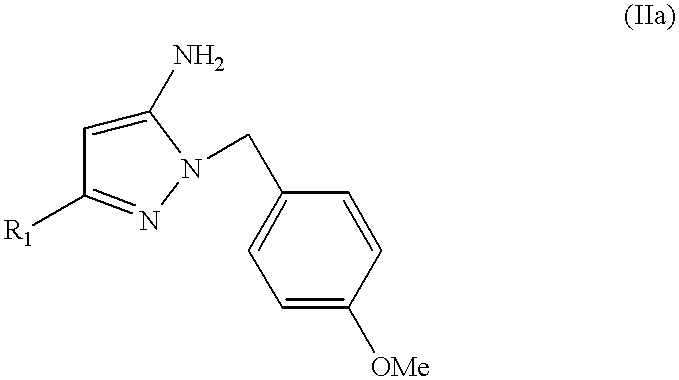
C1(N)=CC([R1])=NN1CC1=CC=C([OMe])C=C1
